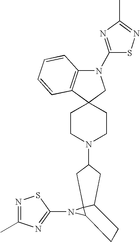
C1CN(C2CC3C4(N(C5=NC(C)=NS5)C4CC3)C2)CCC12CN(C1=NC(C)=NS1)C1=C2C=CC=C1
